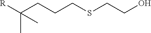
C(CCCSCCO)([R])(C)C
